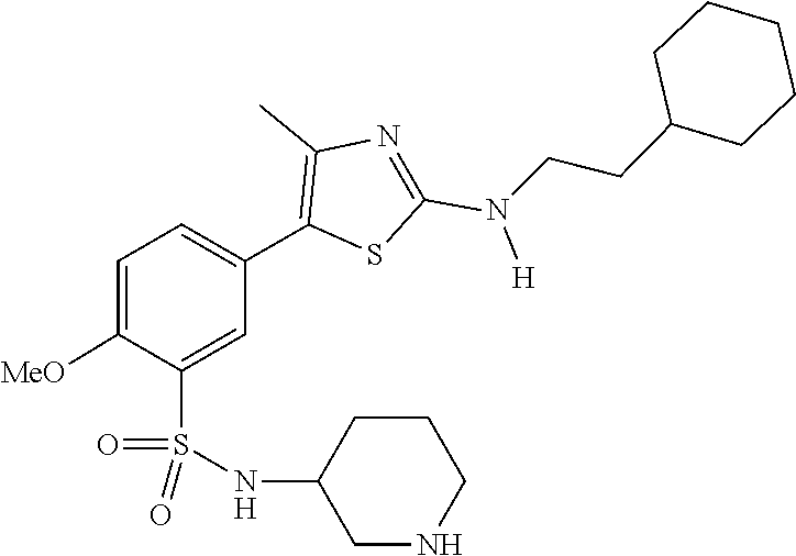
C1(CCN(C2=NC(C)=C(C3=CC=C([MeO])C(S(=O)(=O)NC4CNCCC4)=C3)S2)[H])CCCCC1
